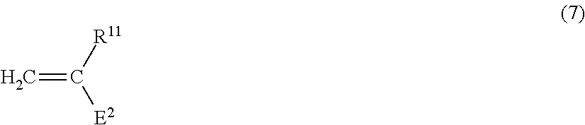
C=C([R11])[E2]
